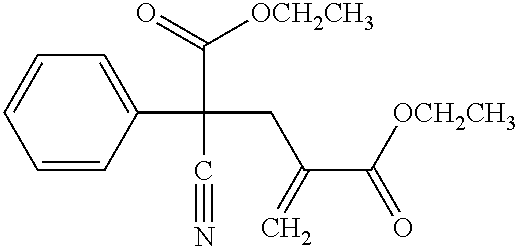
C1=CC(C(C(=O)[OCH2CH3])(CC(C(=O)[OCH2CH3])=C)C#N)=CC=C1
